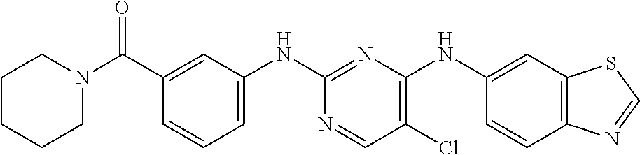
C12=C(C=CC(NC3=C(Cl)C=NC(NC4=CC=CC(C(N5CCCCC5)=O)=C4)=N3)=C1)N=CS2
